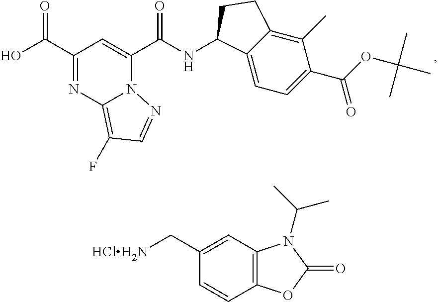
C(=O)(C1=CC(C(=O)O)=NC2=C(F)C=NN21)NC1C2=CC=C(C(OC(C)(C)C)=O)C(C)=C2CC1.C12=C(C=C(C[HClH2N])C=C1)N(C(C)C)C(=O)O2
